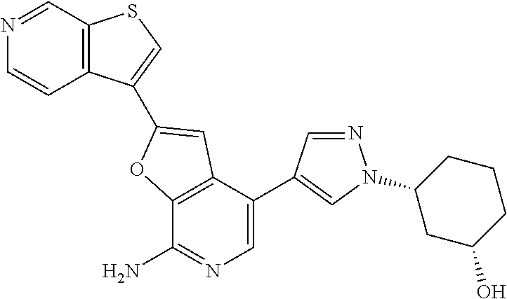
C12=C(C(C3=CN(C4CC(O)CCC4)N=C3)=CN=C1N)C=C(C1=CSC3=C1C=CN=C3)O2
